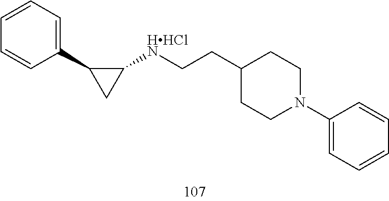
C1(C2CC2[HHClN]CCC2CCN(C3=CC=CC=C3)CC2)=CC=CC=C1
